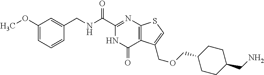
C1=CC=C(OC)C=C1CNC(C1=NC2=C(C(=O)N1)C(COCC1CCC(CN)CC1)=CS2)=O
